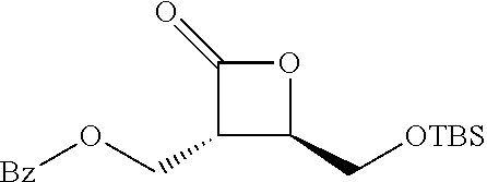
C1(=O)C(CO[Bz])C(C[OTBS])O1
